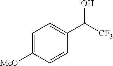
C1=C([MeO])C=CC(C([CF3])O)=C1
